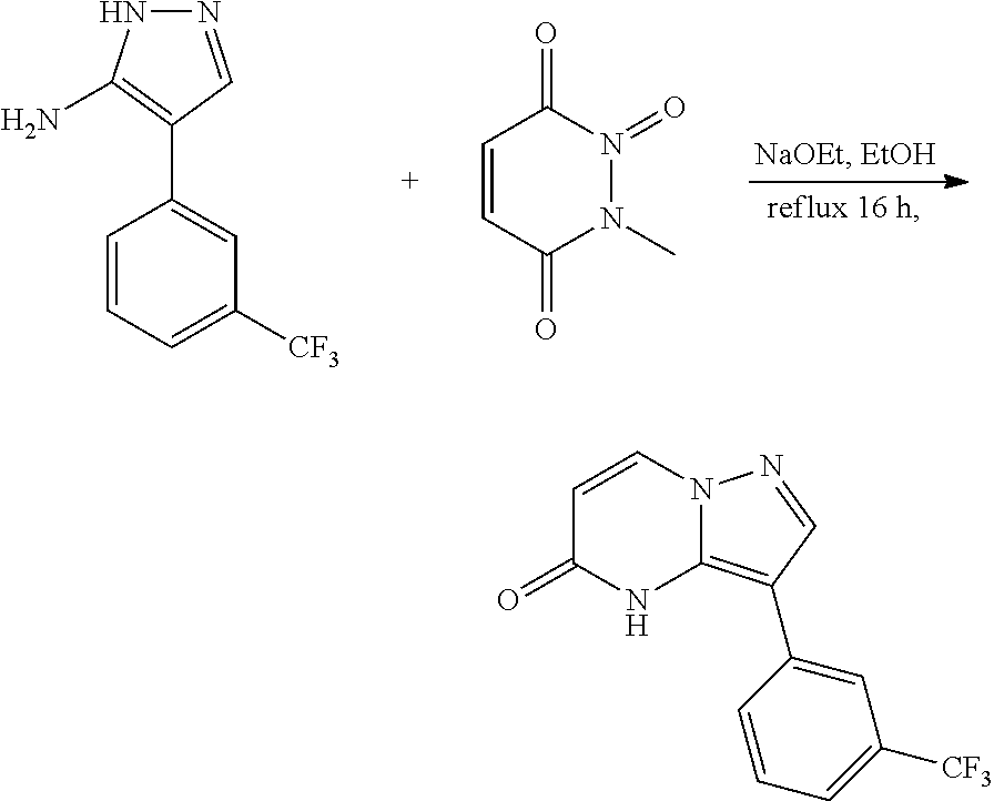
N12C(=C(C3=CC([CF3])=CC=C3)C=N1)NC(=O)C=C2.C1=CC=C([CF3])C=C1C1=C(N)NN=C1.C1=CC(=O)N(C)N(=O)C1=O
